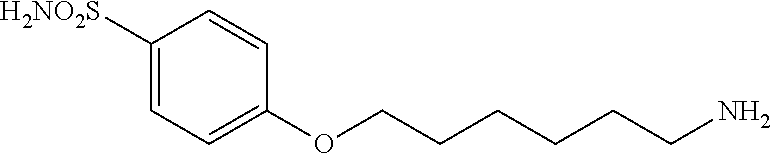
C1([H2NO2S])=CC=C(OCCCCCCN)C=C1
